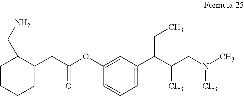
C1CCCC(CC(OC2=CC(C(C(CN(C)C)C)CC)=CC=C2)=O)C1CN
